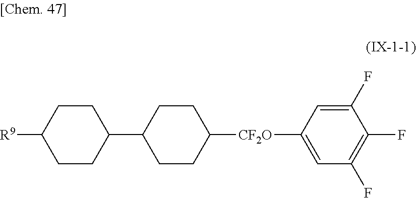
[R9]C1CCC(C2CCC([CF2O]C3=CC(F)=C(F)C(F)=C3)CC2)CC1
